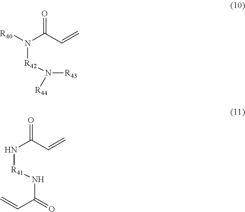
[R40]N([R42]N([R43])[R44])C(=O)C=C.N([R41]NC(=O)C=C)C(=O)C=C
